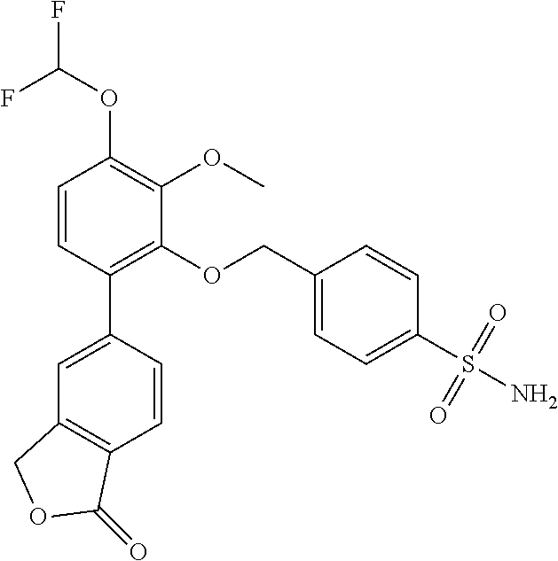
FC(OC1=C(OC)C(OCC2=CC=C(S(N)(=O)=O)C=C2)=C(C2=CC3=C(C=C2)C(=O)OC3)C=C1)F
